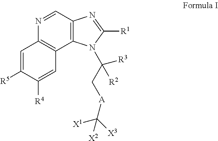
C12=C(C=NC3=C1C=C([R4])C([R5])=C3)N=C([R1])N2C(C[A]C([X2])([X3])[X1])([R3])[R2]
